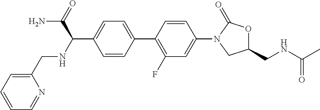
C1(CNC(C(=O)N)C2=CC=C(C3=C(F)C=C(N4CC(CNC(C)=O)OC4=O)C=C3)C=C2)=CC=CC=N1
